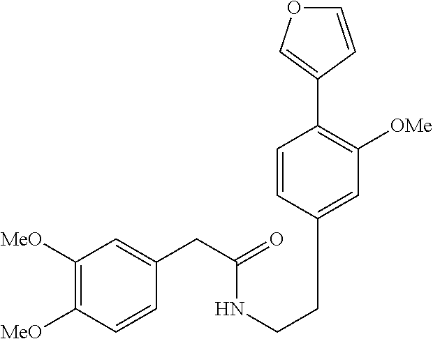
C1([MeO])=C([MeO])C=CC(CC(=O)NCCC2=CC([OMe])=C(C3=COC=C3)C=C2)=C1
